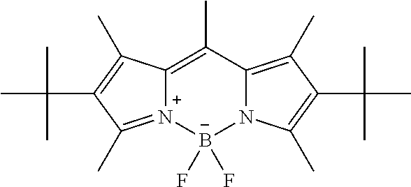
C12=C(C)C3=C(C)C(C(C)(C)C)=C(C)N3[B-](F)(F)[N+]1=C(C)C(C(C)(C)C)=C2C
